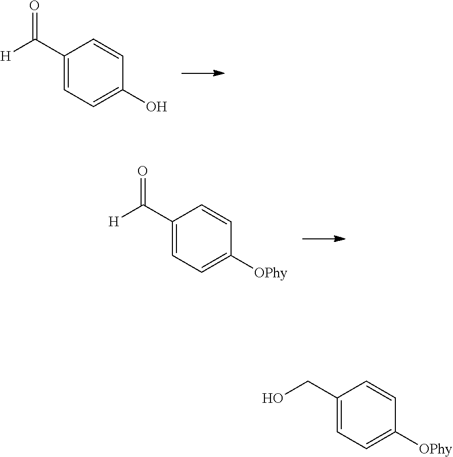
C1=CC(C([H])=O)=CC=C1O.C1=CC(C([H])=O)=CC=C1[OPhy].C1=CC(CO)=CC=C1[OPhy]
